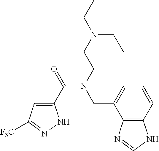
C1(C(=O)N(CCN(CC)CC)CC2=CC=CC3=C2N=CN3)=CC([F3C])=NN1
